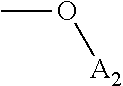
CO[A2]
